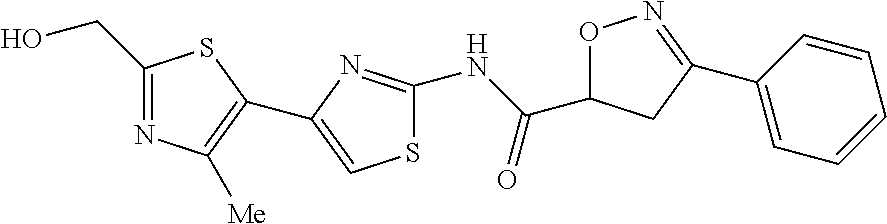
S1C(NC(C2ON=C(C3=CC=CC=C3)C2)=O)=NC(C2=C([Me])N=C(CO)S2)=C1
